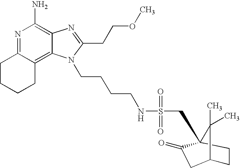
N1=C2C(=C3C(=C1N)N=C(CCOC)N3CCCCNS(=O)(=O)CC13C(=O)CC(CC1)C3(C)C)CCCC2
